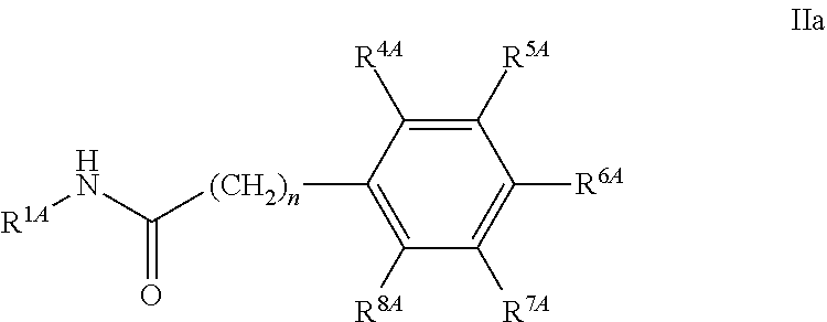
[(CH2)n](C1=C([R8A])C([R7A])=C([R6A])C([R5A])=C1[R4A])C(N[R1A])=O
